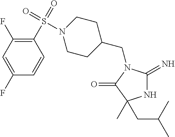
N1C(=N)N(CC2CCN(S(C3=C(F)C=C(F)C=C3)(=O)=O)CC2)C(=O)C1(CC(C)C)C
